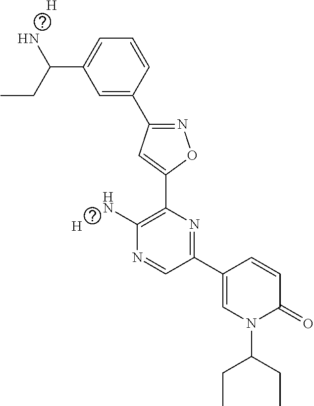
C1=C(C2=NOC(C3=C(N)N=CC(C4=CN(C(CC)CC)C(=O)C=C4)=N3)=C2)C=CC=C1C(N)CC.[H].[H]
